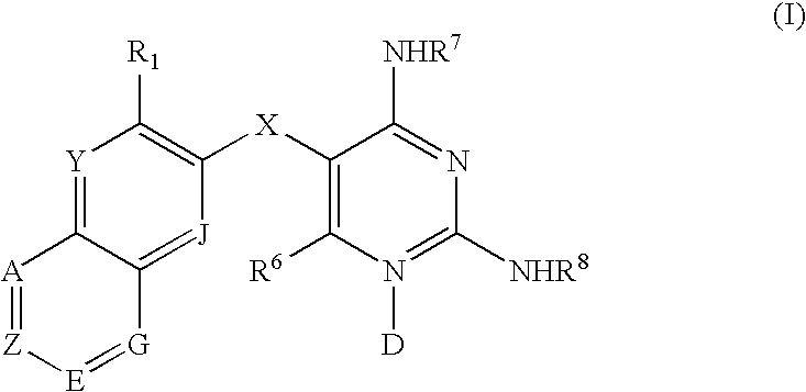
[Y]1=C2C(=[J]C([X]C3=C([R6])N([D])=C([NHR8])N=C3[NHR7])=C1[R1])[G]=[E][Z]=[A]2
